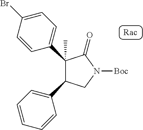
C1=CC=CC(C2CN([Boc])C(=O)C2(C2=CC=C(Br)C=C2)C)=C1
